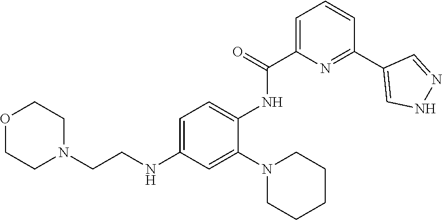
O1CCN(CCNC2=CC=C(NC(C3=CC=CC(C4=CNN=C4)=N3)=O)C(N3CCCCC3)=C2)CC1
